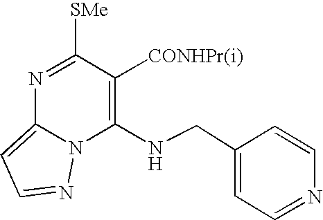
C1(NCC2=CC=NC=C2)=C([CONHPr(i)])C([SMe])=NC2=CC=NN12
